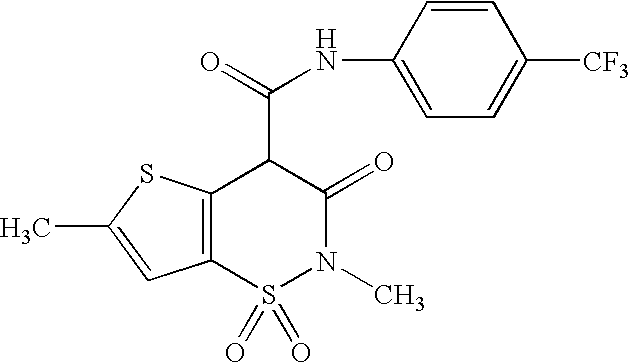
N(C(C1C(=O)N(C)S(=O)(=O)C2=C1SC(C)=C2)=O)C1=CC=C([CF3])C=C1
